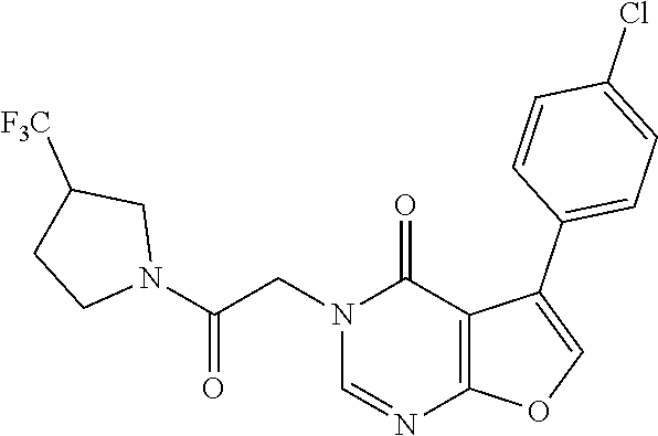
N1(CC(N2CCC([F3C])C2)=O)C=NC2=C(C1=O)C(C1=CC=C(Cl)C=C1)=CO2
